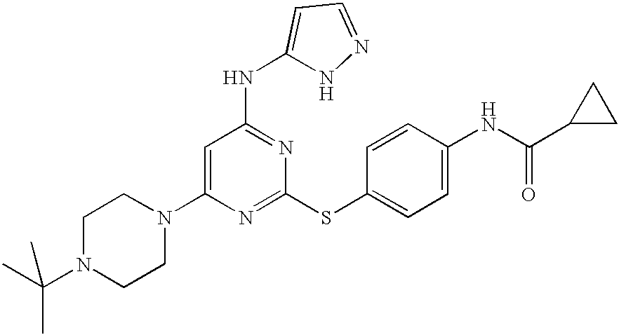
C1(N2CCN(C(C)(C)C)CC2)=CC(NC2=CC=NN2)=NC(SC2=CC=C(NC(=O)C3CC3)C=C2)=N1
